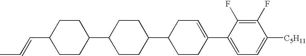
C1(F)=C(F)C(C2=CCC(C3CCC(C4CCC(C=CC)CC4)CC3)CC2)=CC=C1[C5H11]
